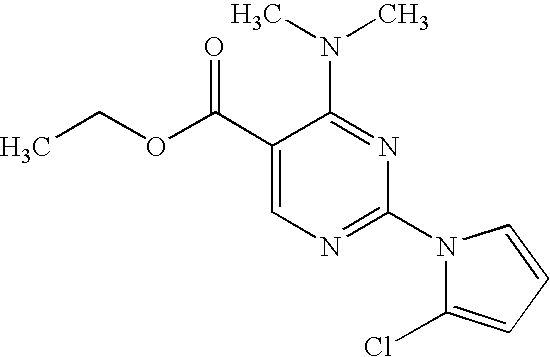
C1(C(OCC)=O)=CN=C(N2C(Cl)=CC=C2)N=C1N(C)C
